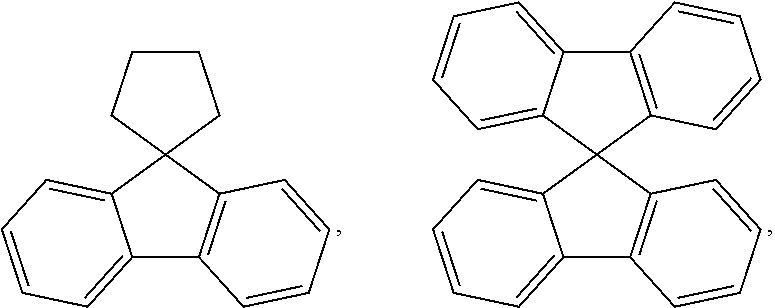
C12=CC=CC=C1C1(C3=C2C=CC=C3)CCCC1.C12=CC=CC=C1C1(C3=C2C=CC=C3)C2=CC=CC=C2C2=C1C=CC=C2
